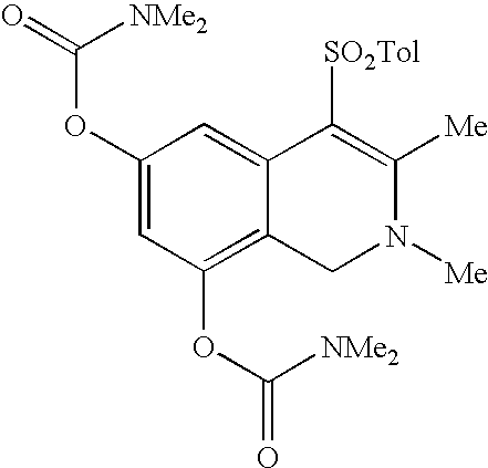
C1(OC(=O)[NMe2])=CC(OC(=O)[NMe2])=C2C(=C1)C([SO2Tol])=C([Me])N([Me])C2
